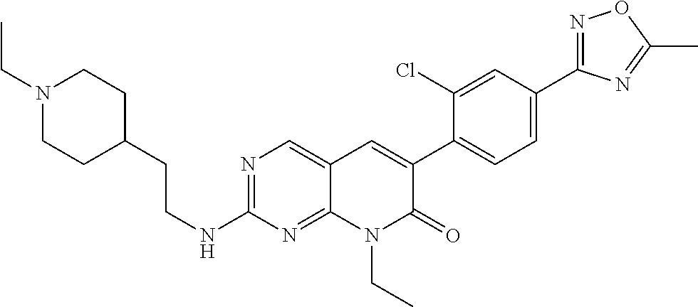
N1=C(C2=CC=C(C3=CC4=CN=C(NCCC5CCN(CC)CC5)N=C4N(CC)C3=O)C(Cl)=C2)N=C(C)O1
